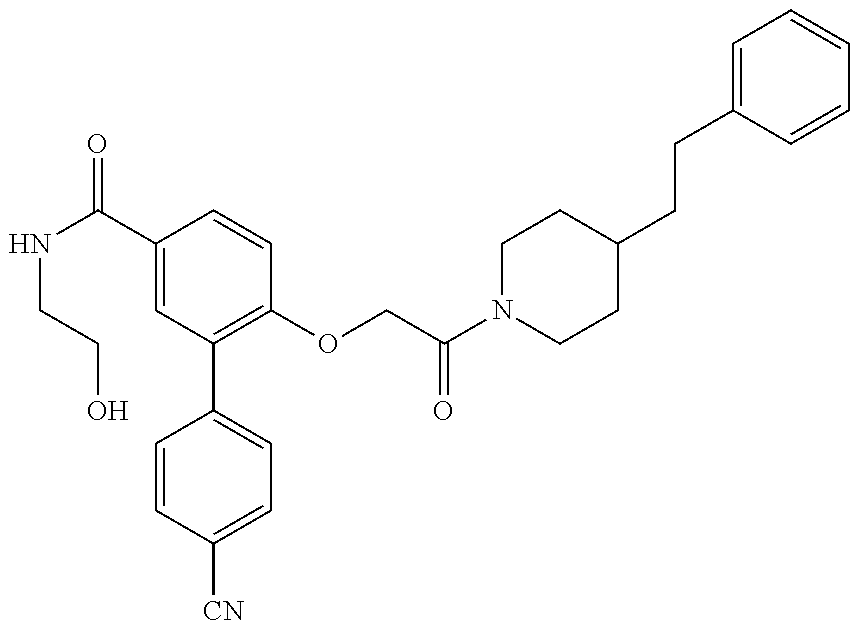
C1=CC([CN])=CC=C1C1=C(OCC(N2CCC(CCC3=CC=CC=C3)CC2)=O)C=CC(C(NCCO)=O)=C1
